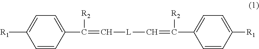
C1=CC(C(=C[L]C=C(C2=CC=C([R1])C=C2)[R2])[R2])=CC=C1[R1]
